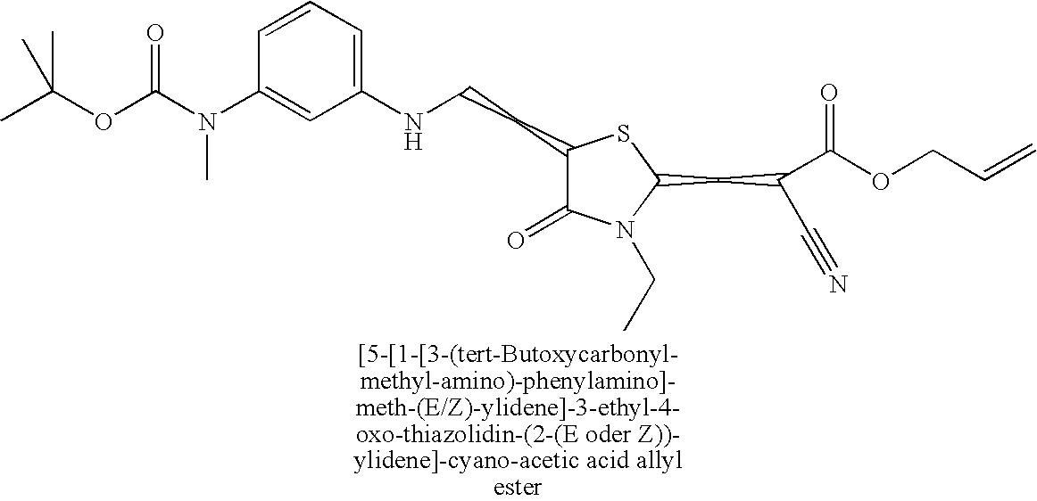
C1(CCNC2=CC=CC(N(C)C(OC(C)(C)C)=O)=C2)C(=O)N(CC)C(CC(C#N)C(OCC=C)=O)S1
